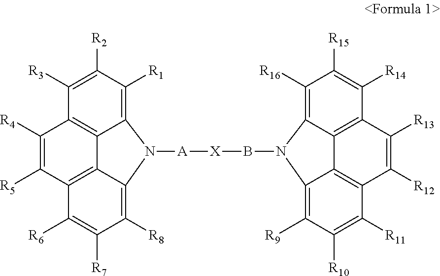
C12=C([R1])C([R2])=C([R3])C3=C1C1=C(C([R5])=C3[R4])C([R6])=C([R7])C([R8])=C1N2[A][X]BN1C2=C([R16])C([R15])=C([R14])C3=C2C2=C(C([R12])=C3[R13])C([R11])=C([R10])C([R9])=C21
